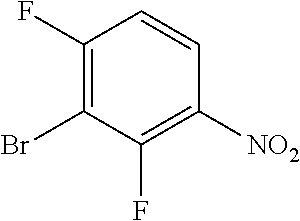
C1(F)=C(Br)C(F)=C([NO2])C=C1
